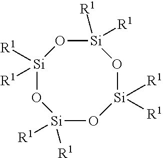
[Si]1([R1])([R1])O[Si]([R1])([R1])O[Si]([R1])([R1])O[Si]([R1])([R1])O1
